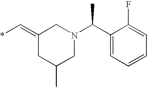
C1(C(N2CC(=C*)CC(C)C2)C)=CC=CC=C1F
